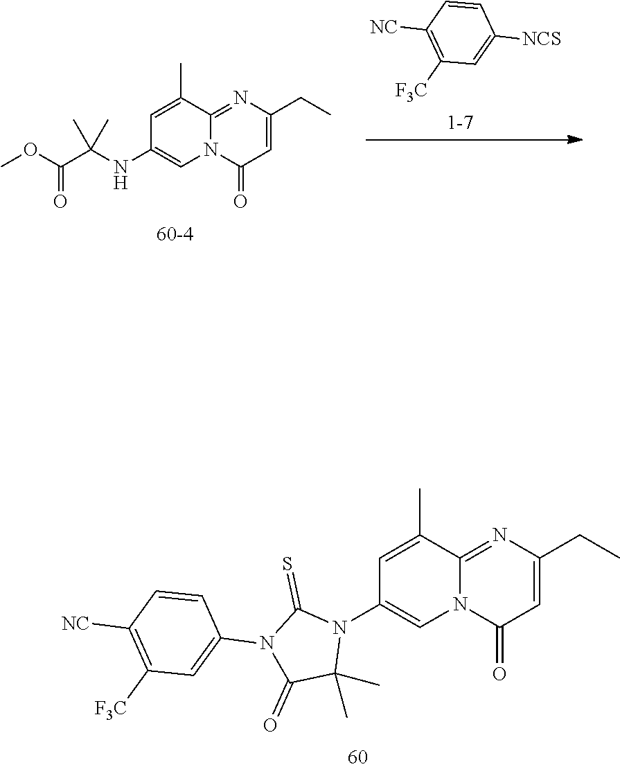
C1=C(C)C2=NC(CC)=CC(=O)N2C=C1N1C(=S)N(C2=CC([F3C])=C([NC])C=C2)C(=O)C1(C)C.C1=C(C)C2=NC(CC)=CC(=O)N2C=C1NC(C(OC)=O)(C)C.C1([F3C])=C([NC])C=CC([NCS])=C1
